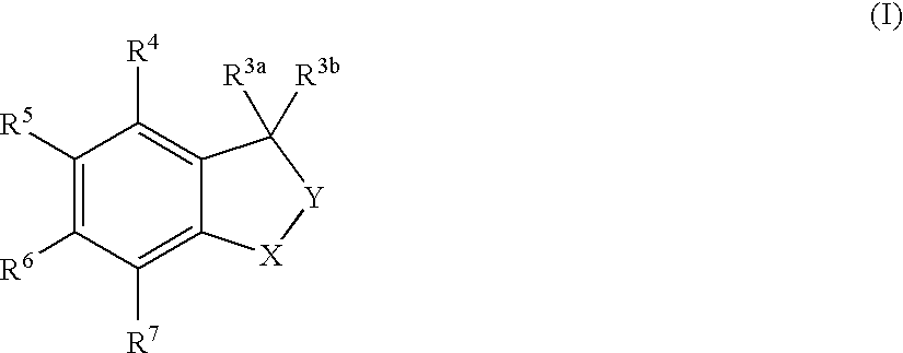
C1([R5])=C([R6])C([R7])=C2C(=C1[R4])C([R3b])([R3a])[Y][X]2
